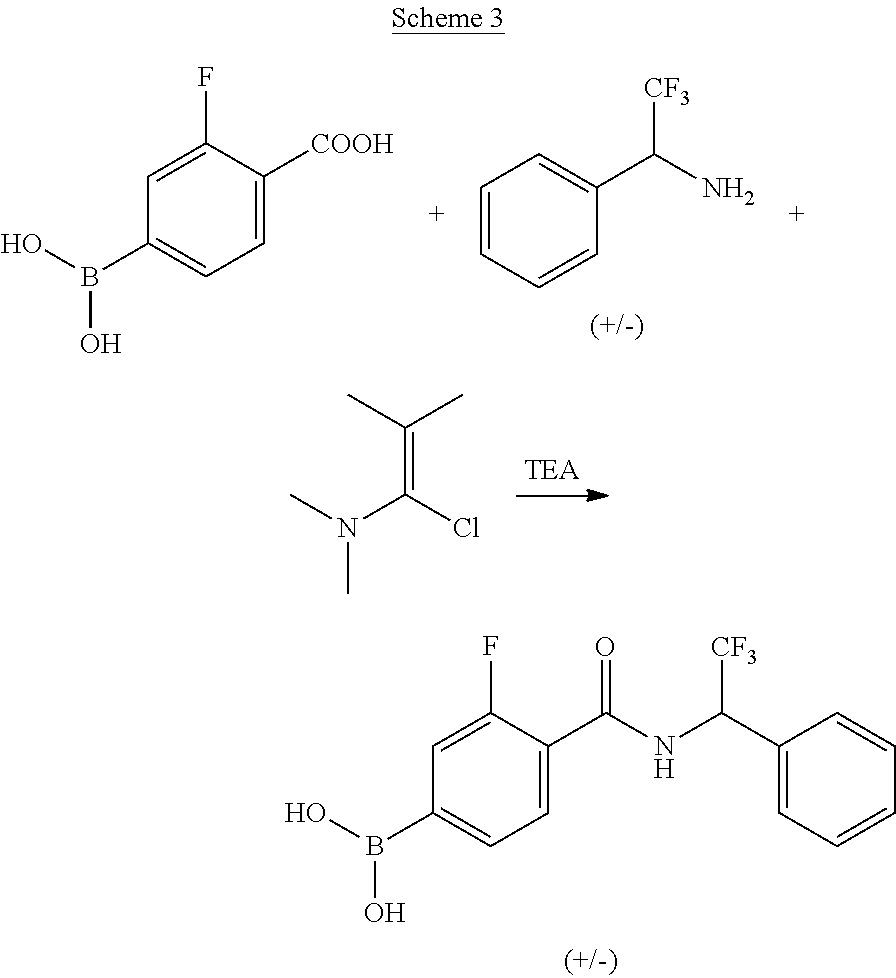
C1(F)=CC(B(O)O)=CC=C1C(=O)NC(C1=CC=CC=C1)[CF3].C1=CC=CC(C(N)[CF3])=C1.C1(F)=CC(B(O)O)=CC=C1[COOH].CN(C(Cl)=C(C)C)C
